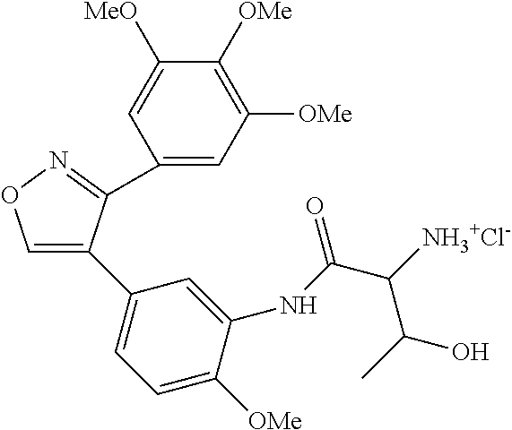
C1=C(C2=CC=C([OMe])C(NC(C([NH3+Cl-])C(O)C)=O)=C2)C(C2=CC([OMe])=C([OMe])C([MeO])=C2)=NO1
